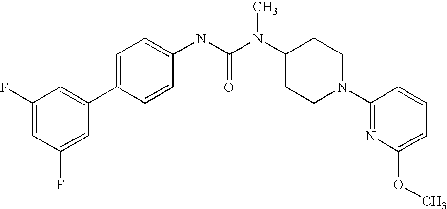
C1(F)=CC(F)=CC(C2=CC=C(NC(N(C3CCN(C4=NC(OC)=CC=C4)CC3)C)=O)C=C2)=C1
